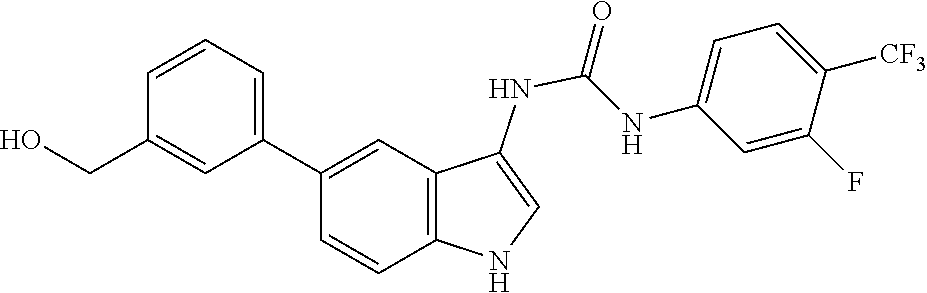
C1=C([CF3])C(F)=CC(NC(=O)NC2=CNC3=C2C=C(C2=CC=CC(CO)=C2)C=C3)=C1
